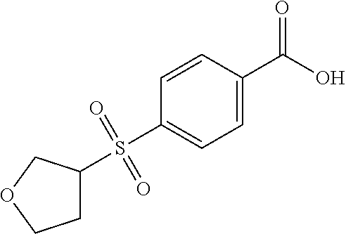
C1(S(C2CCOC2)(=O)=O)=CC=C(C(O)=O)C=C1
